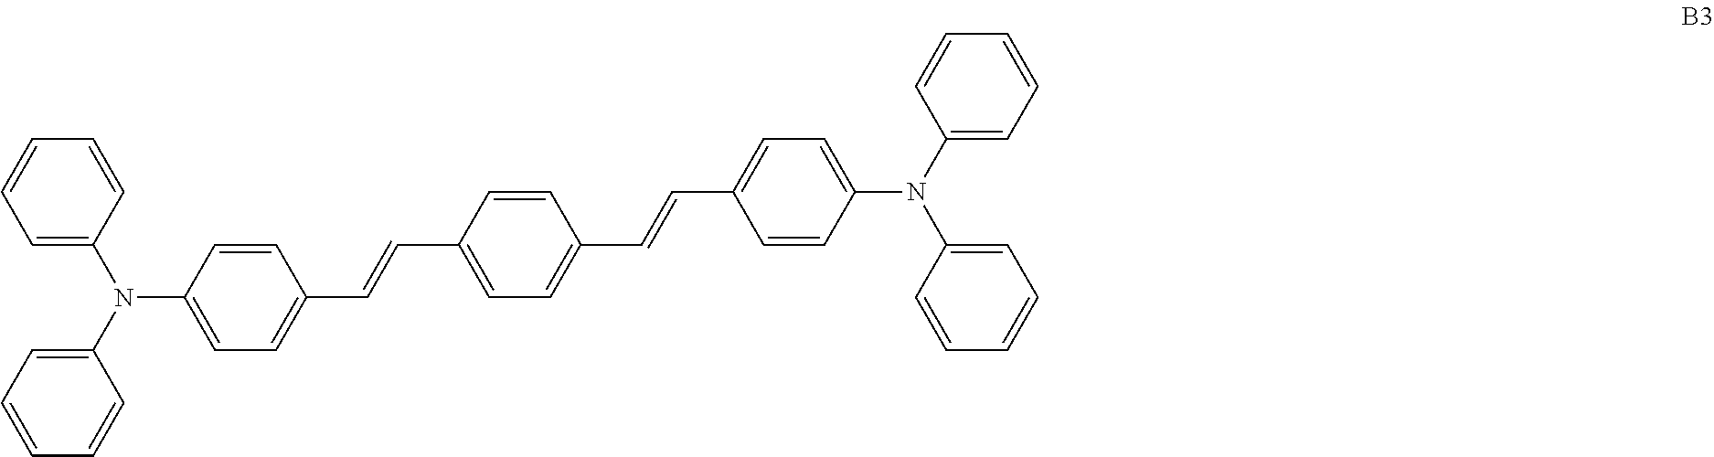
C1=C(N(C2=CC=CC=C2)C2=CC=C(C=CC3=CC=C(C=CC4=CC=C(N(C5=CC=CC=C5)C5=CC=CC=C5)C=C4)C=C3)C=C2)C=CC=C1
